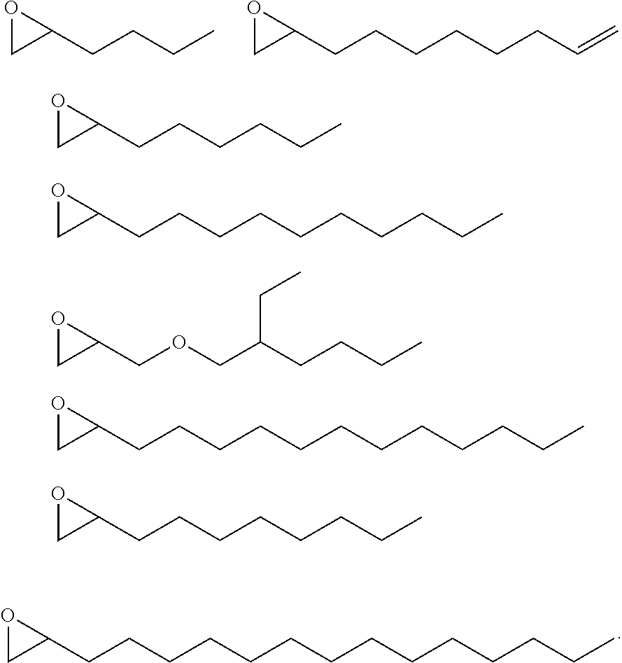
O1CC1CCCC.O1CC1CCCCCCC=C.O1CC1CCCCCCCCCCCCCC.O1CC1CCCCCC.O1CC1CCCCCCCCCC.O1CC1COCC(CCCC)CC.O1CC1CCCCCCCCCCCC.O1CC1CCCCCCCC
